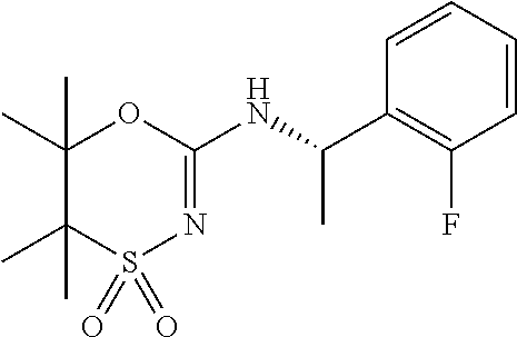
C1(C)(C)C(C)(C)S(=O)(=O)N=C(NC(C)C2=C(F)C=CC=C2)O1
